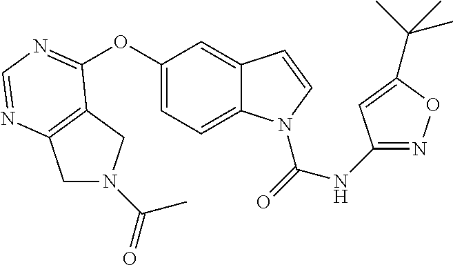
C12=C(N=CN=C1OC1=CC=C3C(=C1)C=CN3C(=O)NC1=NOC(C(C)(C)C)=C1)CN(C(=O)C)C2
